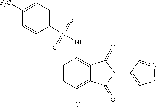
C1=CC(Cl)=C2C(=C1NS(=O)(=O)C1=CC=C([F3C])C=C1)C(=O)N(C1=CNN=C1)C2=O
